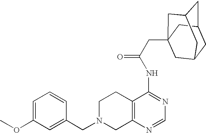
C1N(CC2=CC(OC)=CC=C2)CC2=C(C1)C(NC(=O)CC13CC4CC(CC(C1)C4)C3)=NC=N2
